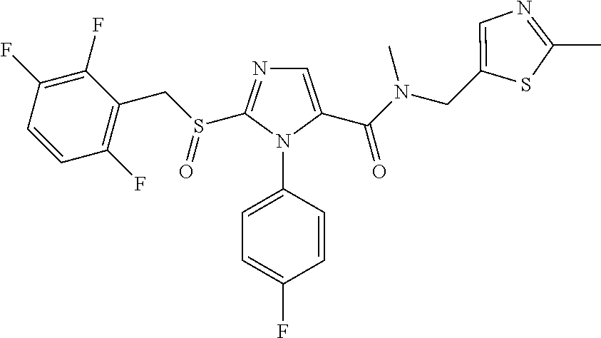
C1=C(C(=O)N(CC2=CN=C(C)S2)C)N(C2=CC=C(F)C=C2)C(S(CC2=C(F)C=CC(F)=C2F)=O)=N1
